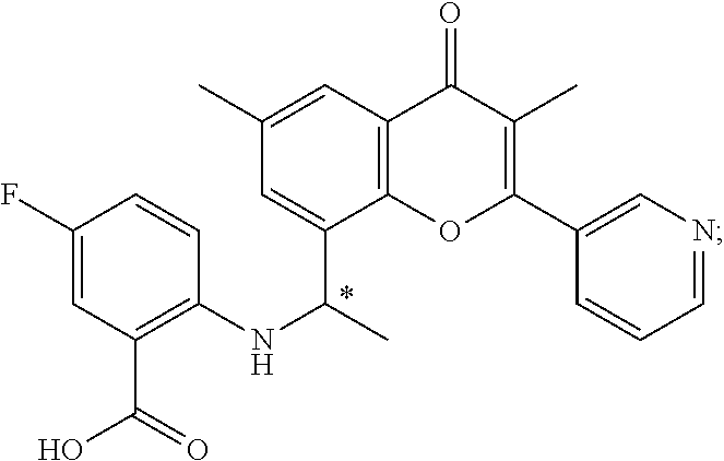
C12=C(OC(C3=CN=CC=C3)=C(C)C1=O)C(C(C)NC1=C(C(O)=O)C=C(F)C=C1)=CC(C)=C2
